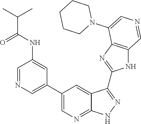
C1=NC=C(C2=CN=C3C(=C2)C(C2=NC4=C(N2)C=NC=C4N2CCCCC2)=NN3)C=C1NC(C(C)C)=O
